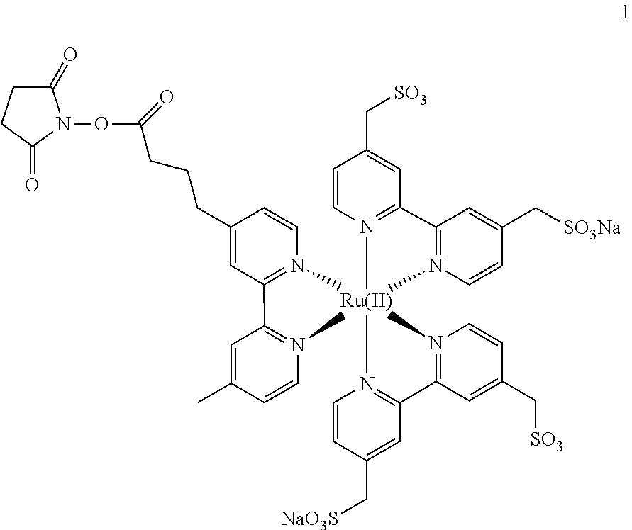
C1=CN2=C(C=C1C[SO3])C1=N(C=CC(C[SO3Na])=C1)[Ru]213(N2=C(C=C(C[NaO3S])C=C2)C2=N1C=CC(C[SO3])=C2)N1=C(C=C(CCCC(=O)ON2C(=O)CCC2=O)C=C1)C1=N3C=CC(C)=C1
